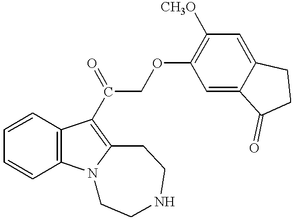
C1=CC=CC2=C1C(C(COC1=C([CH3O])C=C3C(=C1)C(=O)CC3)=O)=C1N2CCNCC1
